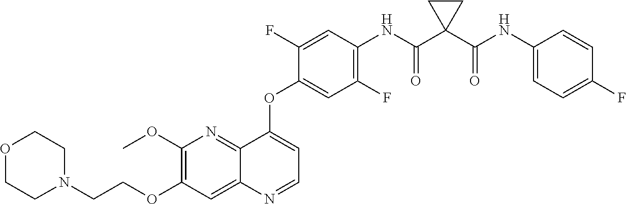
C1(OC)=C(OCCN2CCOCC2)C=C2C(=N1)C(OC1=CC(F)=C(NC(C3(C(NC4=CC=C(F)C=C4)=O)CC3)=O)C=C1F)=CC=N2
